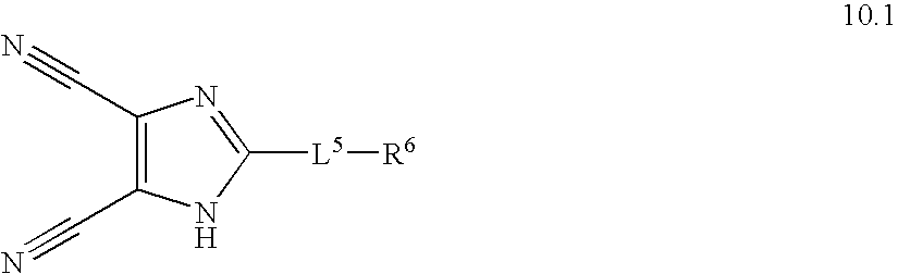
C(C1=C(C#N)N=C([L5][R6])N1)#N
